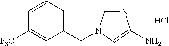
C1(CN2C=NC(N)=C2)=CC=CC([F3C])=C1.Cl
